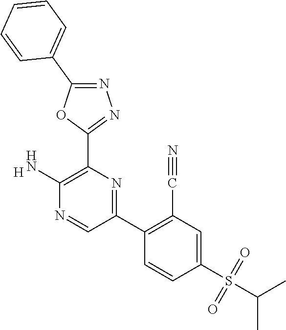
[H].C1(N)=C(C2=NN=C(C3=CC=CC=C3)O2)N=C(C2=C(C#N)C=C(S(C(C)C)(=O)=O)C=C2)C=N1
